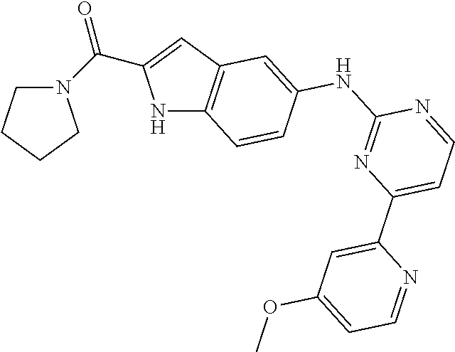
N1C2=C(C=C1C(=O)N1CCCC1)C=C(NC1=NC(C3=CC(OC)=CC=N3)=CC=N1)C=C2
